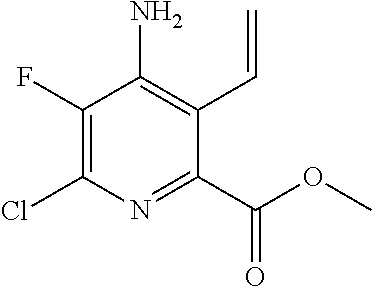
C1(F)=C(Cl)N=C(C(OC)=O)C(C=C)=C1N
